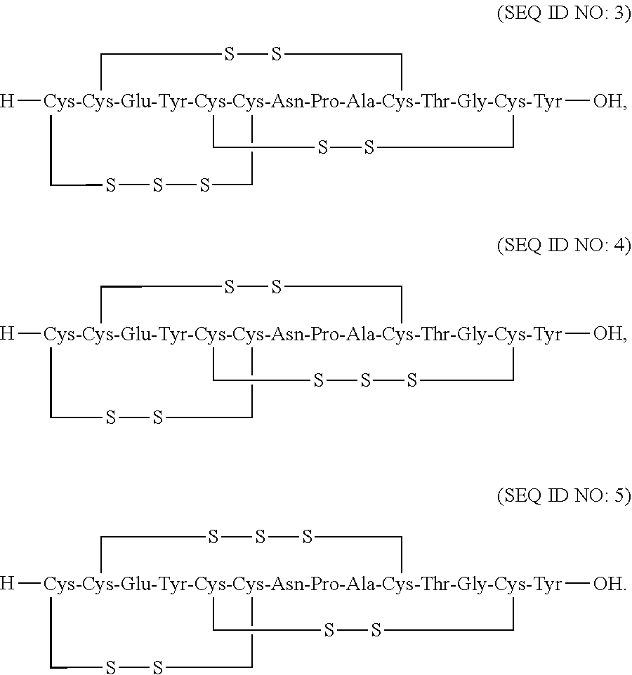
[H][Cys-Cys-Glu-Tyr-Cys-Cys-Asn-Pro-Ala-Cys-Thr-Gly-Cys-Tyr]123([OH])(CSSC1)(CSSSC2)CSSC3.[H][Cys-Cys-Glu-Tyr-Cys-Cys-Asn-Pro-Ala-Cys-Thr-Gly-Cys-Tyr]123([OH])(CSSC1)(CSSC2)CSSSC3.[H][Cys-Cys-Glu-Tyr-Cys-Cys-Asn-Pro-Ala-Cys-Thr-Gly-Cys-Tyr]123([OH])(CSSSC1)(CSSC2)CSSC3
